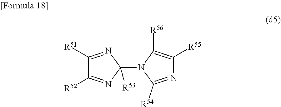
C1([R51])=NC(N2C([R54])=NC([R55])=C2[R56])([R53])N=C1[R52]
